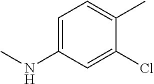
C1=C(NC)C=C(Cl)C(C)=C1
